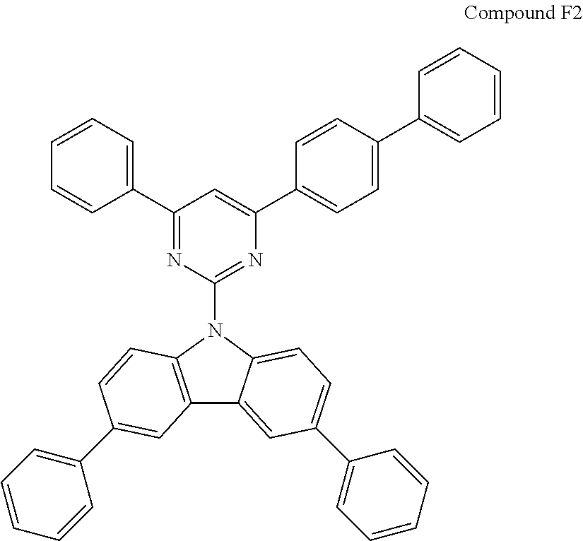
C1=CC=C(C2=NC(N3C4=C(C5=CC(C6=CC=CC=C6)=CC=C35)C=C(C3=CC=CC=C3)C=C4)=NC(C3=CC=C(C4=CC=CC=C4)C=C3)=C2)C=C1
